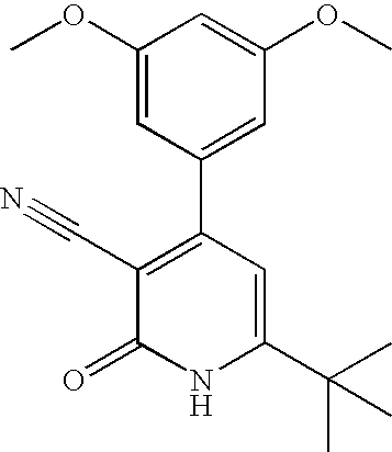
C1(OC)=CC(C2=C(C#N)C(=O)NC(C(C)(C)C)=C2)=CC(OC)=C1
